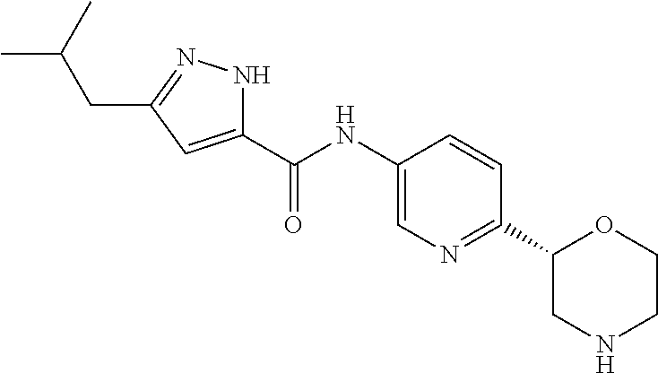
O=C(NC1=CN=C(C2CNCCO2)C=C1)C1=CC(CC(C)C)=NN1
